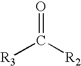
[R3]C([R2])=O
